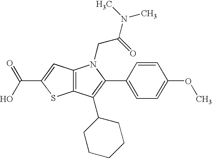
C12=C(C(C3CCCCC3)=C(C3=CC=C(OC)C=C3)N1CC(=O)N(C)C)SC(C(O)=O)=C2
